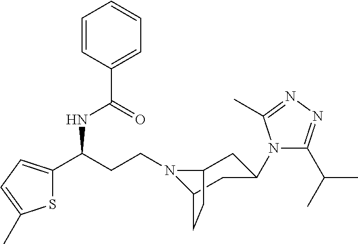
N1(CCC(C2=CC=C(C)S2)NC(C2=CC=CC=C2)=O)C2CC(N3C(C(C)C)=NN=C3C)CC1CC2
